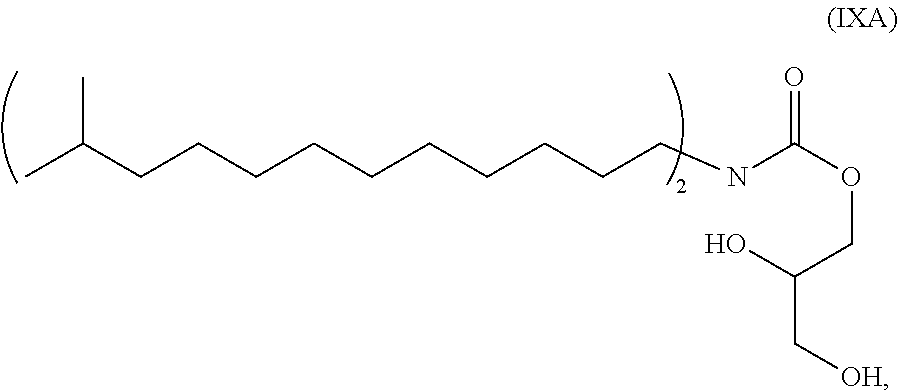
CC(C)CCCCCCCCCCNC(=O)OCC(O)C[OH]
